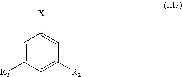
C1=C([R2])C=C([R2])C=C1[X]
